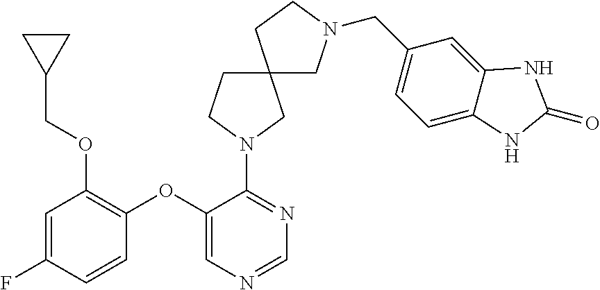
C1(OC2=CN=CN=C2N2CC3(CC2)CN(CC2=CC=C4C(=C2)NC(=O)N4)CC3)=C(OCC2CC2)C=C(F)C=C1
